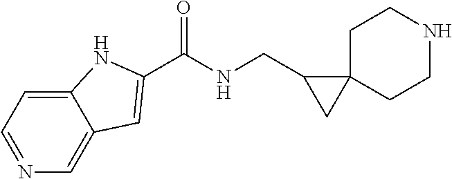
N1=CC=C2C(=C1)C=C(C(NCC1CC13CCNCC3)=O)N2
